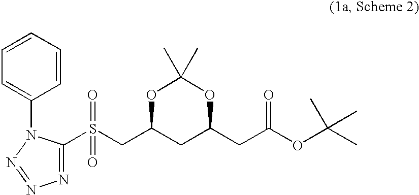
C1=CC=CC(N2C(S(=O)(=O)CC3CC(CC(=O)OC(C)(C)C)OC(C)(C)O3)=NN=N2)=C1
